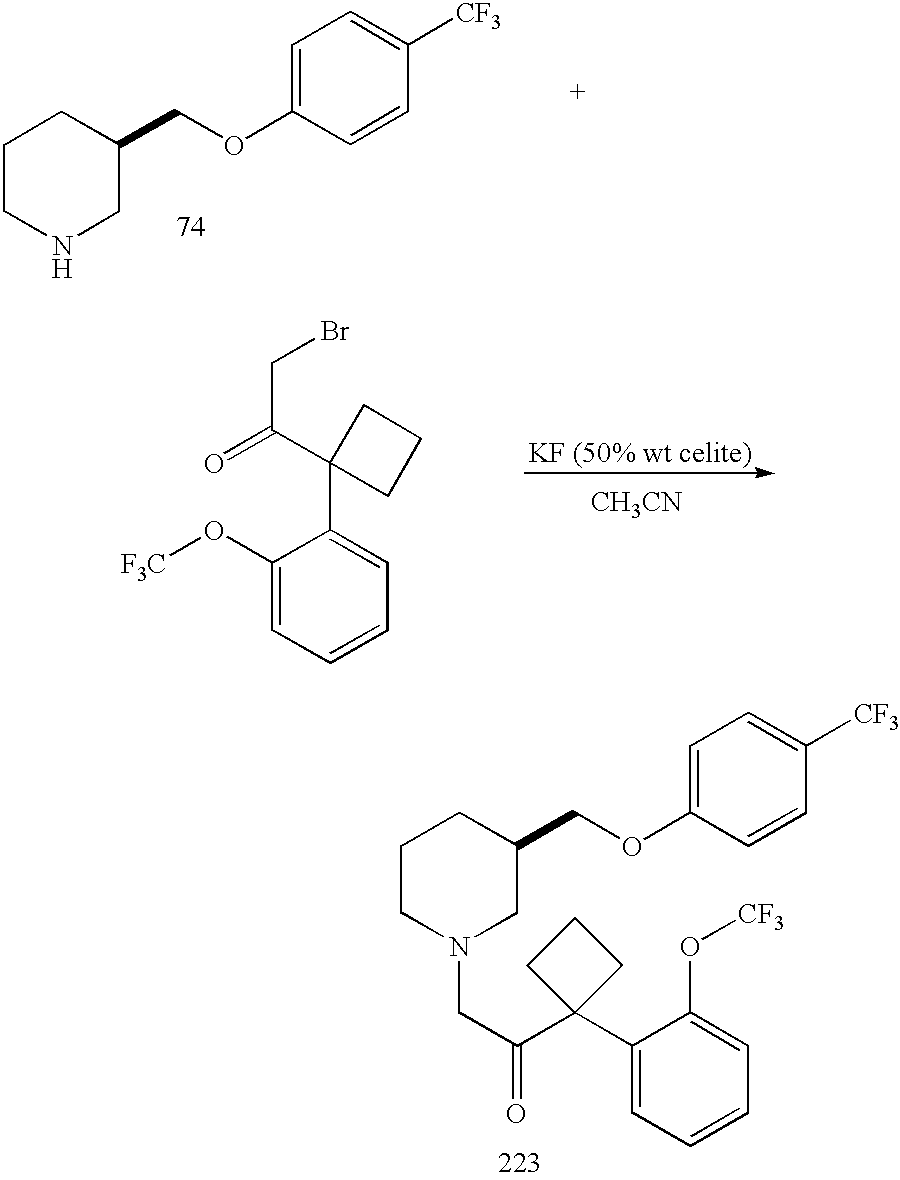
C1CNCC(COC2=CC=C([CF3])C=C2)C1.C1CN(CC(C2(C3=CC=CC=C3O[CF3])CCC2)=O)CC(COC2=CC=C([CF3])C=C2)C1.C1(O[F3C])=CC=CC=C1C1(C(=O)CBr)CCC1.[CH3CN]
